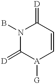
N1(B)C(=[D])[A]([G])C=CC1=[D]
